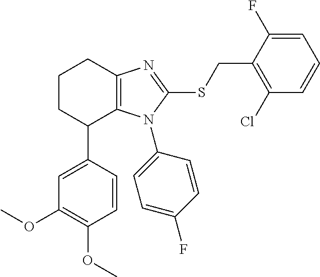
C1(C2=CC(OC)=C(OC)C=C2)C2=C(N=C(SCC3=C(Cl)C=CC=C3F)N2C2=CC=C(F)C=C2)CCC1
